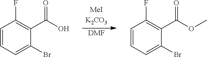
C1=CC=C(Br)C(C(O)=O)=C1F.C1=CC=C(Br)C(C(OC)=O)=C1F.[DMF]
